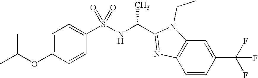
C1=C(OC(C)C)C=CC(S(NC(C2=NC3=C(C=C(C(F)(F)F)C=C3)N2CC)C)(=O)=O)=C1
